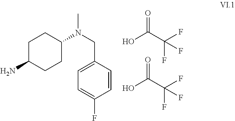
C1C(N)CCC(N(CC2=CC=C(F)C=C2)C)C1.O=C(C(F)(F)F)O.O=C(C(F)(F)F)O
